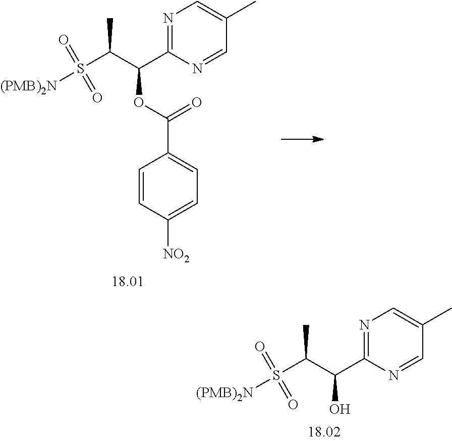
N1=C(C(C(S([(PMB)2N])(=O)=O)C)O)N=CC(C)=C1.N1=C(C(C(S([(PMB)2N])(=O)=O)C)OC(=O)C2=CC=C([NO2])C=C2)N=CC(C)=C1
